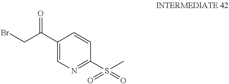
BrCC(C1=CN=C(S(C)(=O)=O)C=C1)=O
